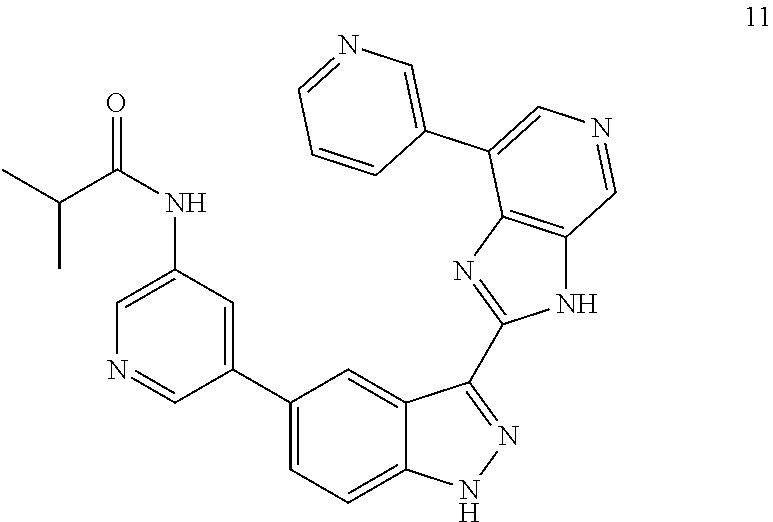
C1(C2=CC=C3C(=C2)C(C2=NC4=C(N2)C=NC=C4C2=CN=CC=C2)=NN3)=CC(NC(=O)C(C)C)=CN=C1
